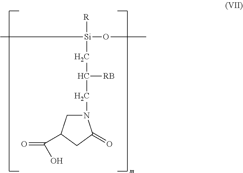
N1(CC([RB])C[Si](OC)([R])C)CC(C(=O)O)CC1=O
